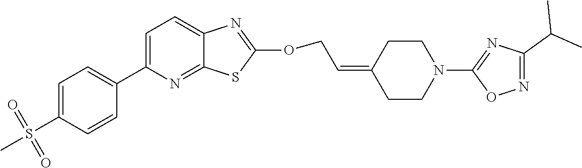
C1=C(C2=CC=C(S(=O)(=O)C)C=C2)N=C2C(=C1)N=C(OCC=C1CCN(C3=NC(C(C)C)=NO3)CC1)S2
